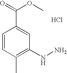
C1=CC(C)=C(NN)C=C1C(=O)OC.Cl
